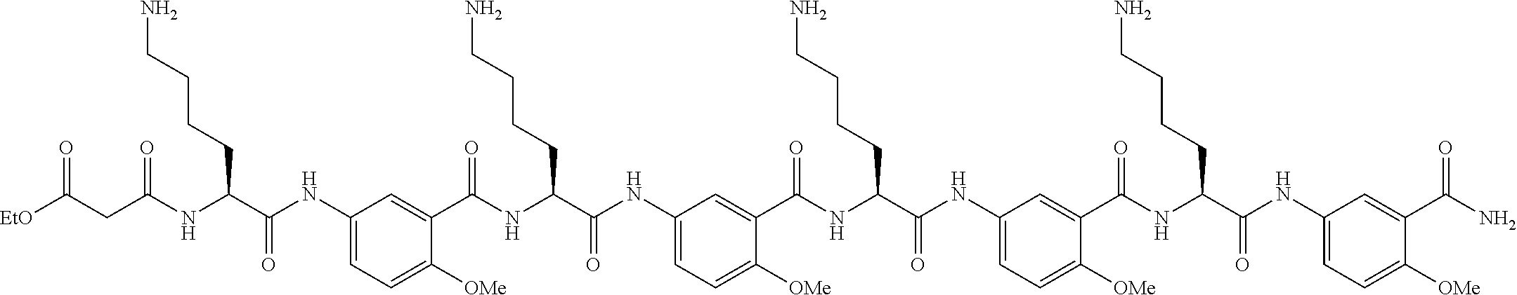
C1(NC(C(NC(CC([EtO])=O)=O)CCCCN)=O)=CC=C([OMe])C(C(NC(C(NC2=CC=C([OMe])C(C(NC(C(NC3=CC=C([OMe])C(C(NC(C(NC4=CC=C([OMe])C(C(N)=O)=C4)=O)CCCCN)=O)=C3)=O)CCCCN)=O)=C2)=O)CCCCN)=O)=C1
